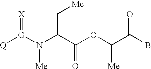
[Q][G](N(C(C(OC(C(B)=O)[Me])=O)C[Me])[Me])=[X]
